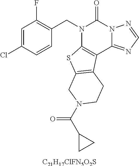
C1=C(Cl)C=CC(CN2C3=C(C4=NC=NN4C2=O)C2=C(S3)CN(C(C3CC3)=O)CC2)=C1F.[C21H17ClFN5O2S]
